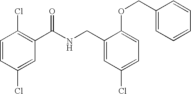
C1=CC(Cl)=CC(C(NCC2=CC(Cl)=CC=C2OCC2=CC=CC=C2)=O)=C1Cl
